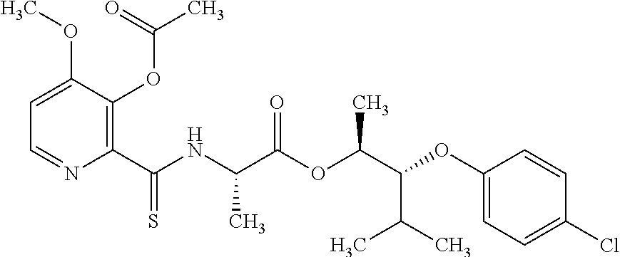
C1=C(OC)C(OC(=O)C)=C(C(NC(C(OC(C(OC2=CC=C(Cl)C=C2)C(C)C)C)=O)C)=S)N=C1
